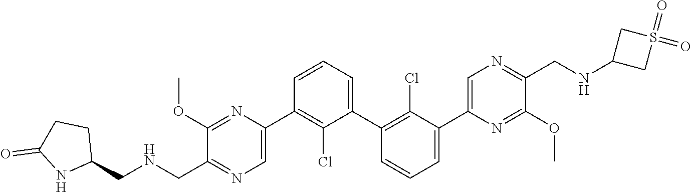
C1(OC)=NC(C2=C(Cl)C(C3=C(Cl)C(C4=CN=C(CNC5CS(=O)(=O)C5)C(OC)=N4)=CC=C3)=CC=C2)=CN=C1C[HN]CC1CCC(=O)N1
